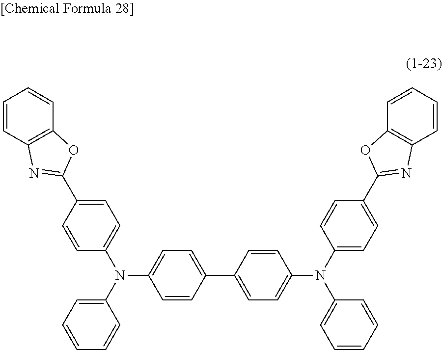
C1=CC2=C(C=C1)OC(C1=CC=C(N(C3=CC=CC=C3)C3=CC=C(C4=CC=C(N(C5=CC=C(C6=NC7=C(O6)C=CC=C7)C=C5)C5=CC=CC=C5)C=C4)C=C3)C=C1)=N2
